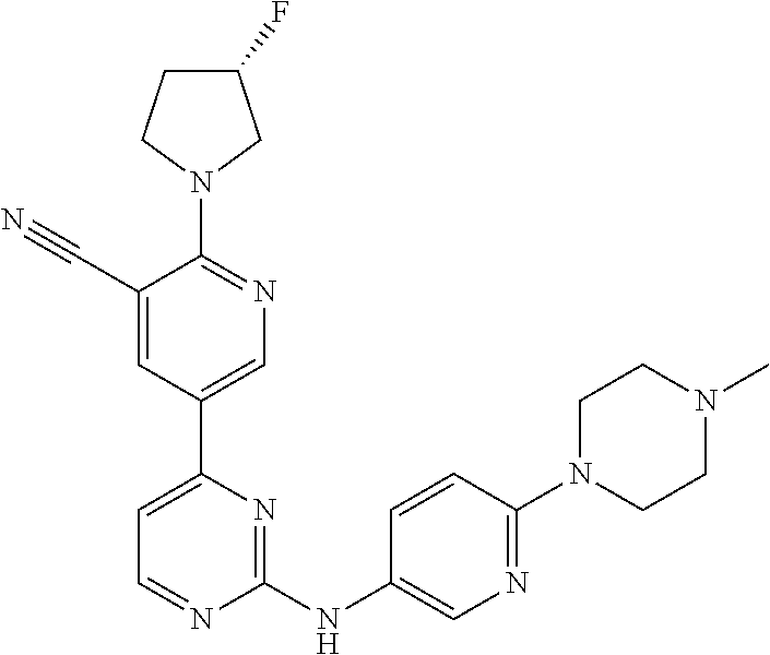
C1(C#N)=CC(C2=CC=NC(NC3=CN=C(N4CCN(C)CC4)C=C3)=N2)=CN=C1N1CC(F)CC1
